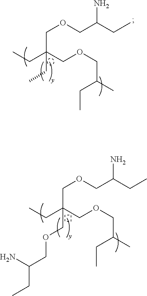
CCc(COCC(C)CC)(COCC(CC)N)cC.CCC(COCC(C)CC)(COCC(CC)N)COCC(CC)N
